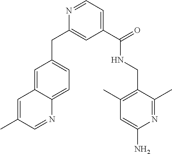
C1=C2C(=CC=C1CC1=CC(C(=O)NCC3=C(C)C=C(N)N=C3C)=CC=N1)N=CC(C)=C2
